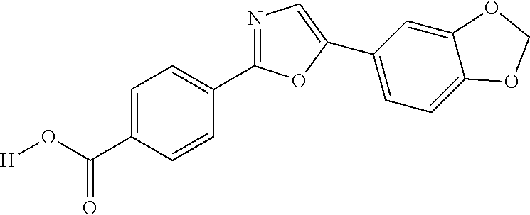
[H]OC(C1=CC=C(C2=NC=C(C3=CC=C4C(=C3)OCO4)O2)C=C1)=O
